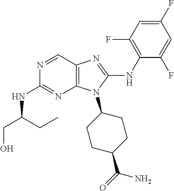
N1=CC2=C(N=C1NC(CO)CC)N(C1CCC(C(=O)N)CC1)C(NC1=C(F)C=C(F)C=C1F)=N2
